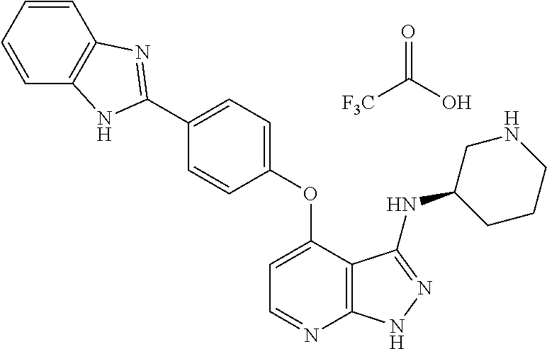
C1=CC=CC2=C1N=C(C1=CC=C(OC3=CC=NC4=C3C(NC3CCCNC3)=NN4)C=C1)N2.O=C(O)[F3C]
